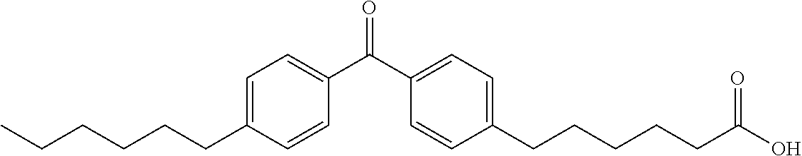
C(C1=CC=C(C(C2=CC=C(CCCCCC(O)=O)C=C2)=O)C=C1)CCCCC
